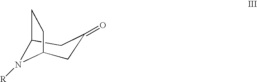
C1C(=O)CC2N([R])C1CC2
